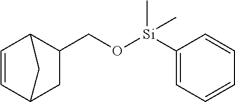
C1C(CO[Si](C2=CC=CC=C2)(C)C)C2C=CC1C2
